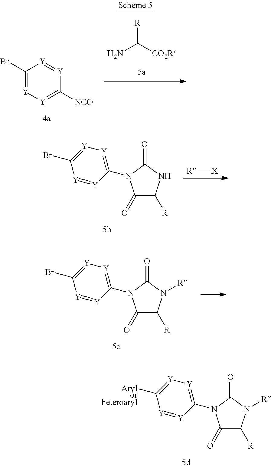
NC([CO2R])[R].C1(Br)=[Y][Y]=C([NCO])[Y]=[Y]1.[R][X].C1(=O)C([R])NC(=O)N1C1=[Y][Y]=C(Br)[Y]=[Y]1.C1(=O)C([R])N([R])C(=O)N1C1=[Y][Y]=C(Br)[Y]=[Y]1.C1(=O)C([R])N([R])C(=O)N1C1=[Y][Y]=C([Arylorheteroaryl])[Y]=[Y]1
